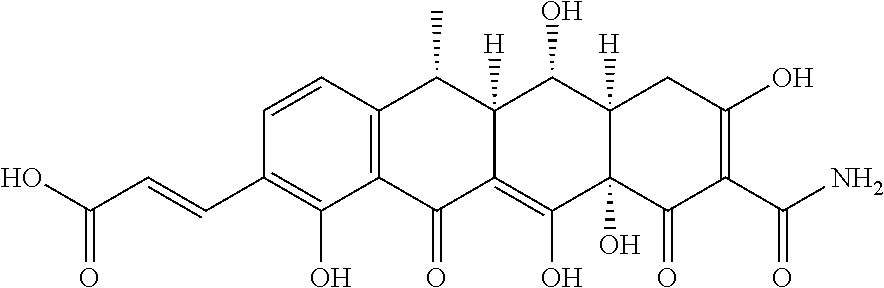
C1=CC2=C(C(O)=C1C=CC(O)=O)C(=O)C1=C(O)C3(O)C([H])(C(O)C1([H])C2C)CC(O)=C(C(N)=O)C3=O
